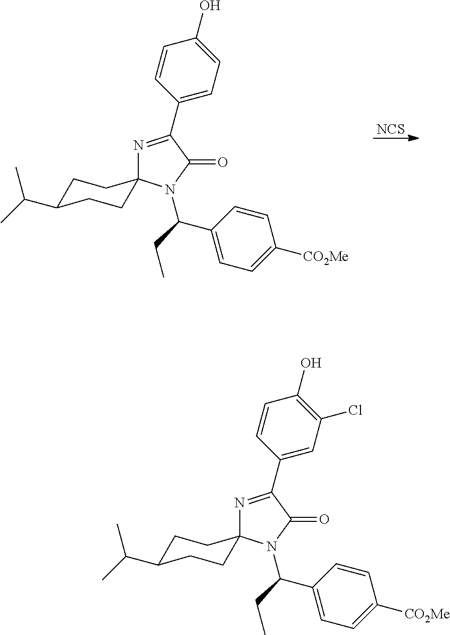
[NCS].C1(O)=CC=C(C2=NC3(N(C(CC)C4=CC=C([CO2Me])C=C4)C2=O)CCC(C(C)C)CC3)C=C1.C1(O)=C(Cl)C=C(C2=NC3(N(C(CC)C4=CC=C([CO2Me])C=C4)C2=O)CCC(C(C)C)CC3)C=C1
